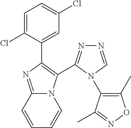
C1=C(Cl)C(C2=C(C3=NN=CN3C3=C(C)ON=C3C)N3C(=N2)C=CC=C3)=CC(Cl)=C1
